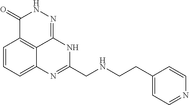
C1=CC=C2C3=C1C(=O)NN=C3NC(CNCCC1=CC=NC=C1)=N2
